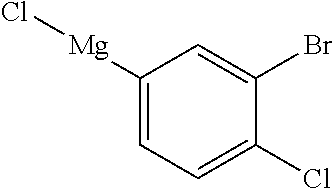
C1=C([Mg]Cl)C=C(Br)C(Cl)=C1
